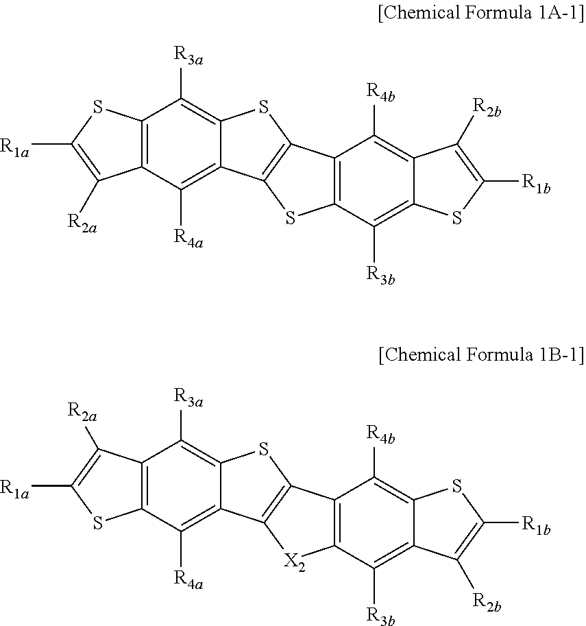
C12=C(C([R4a])=C3C(=C1[R3a])SC1=C3SC3=C1C([R4b])=C1C(=C3[R3b])SC([R1b])=C1[R2b])C([R2a])=C([R1a])S2.C12=C(C([R4a])=C3C(=C1[R3a])SC1=C3[X2]C3=C1C([R4b])=C1C(=C3[R3b])C([R2b])=C([R1b])S1)SC([R1a])=C2[R2a]
